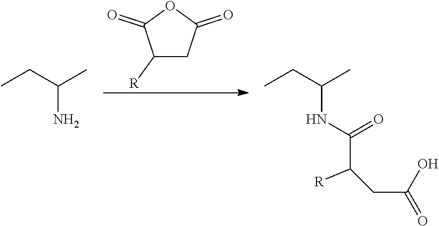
C1([R])CC(=O)OC1=O.C(N)(CC)C.C(NC(=O)C(CC(O)=O)[R])(CC)C
